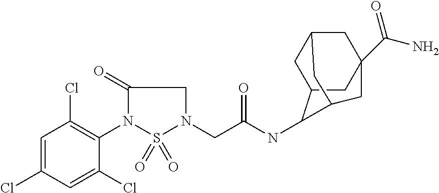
C1=C(Cl)C=C(Cl)C(N2S(=O)(=O)N(CC(NC3C4CC5CC(C(=O)N)(CC3C5)C4)=O)CC2=O)=C1Cl
